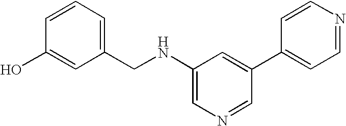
C1=CC=C(CNC2=CN=CC(C3=CC=NC=C3)=C2)C=C1O
